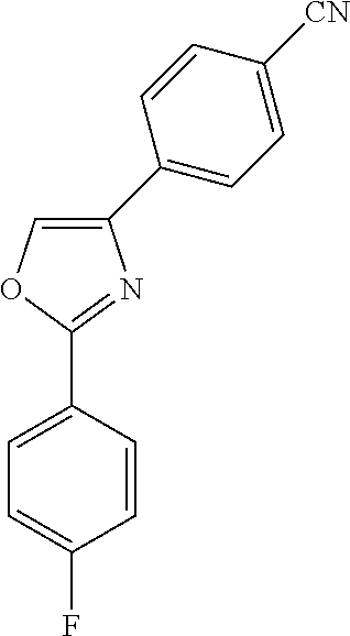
C1(C2=CC=C(F)C=C2)=NC(C2=CC=C([CN])C=C2)=CO1
